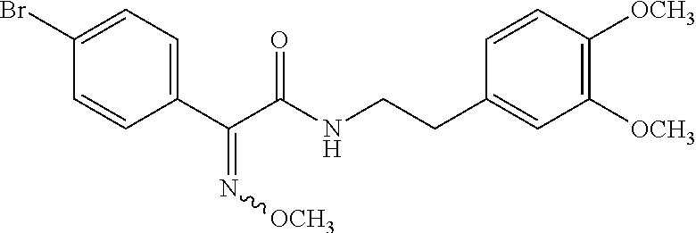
C1(C(C(NCCC2=CC([OCH3])=C([OCH3])C=C2)=O)=N[OCH3])=CC=C(Br)C=C1
